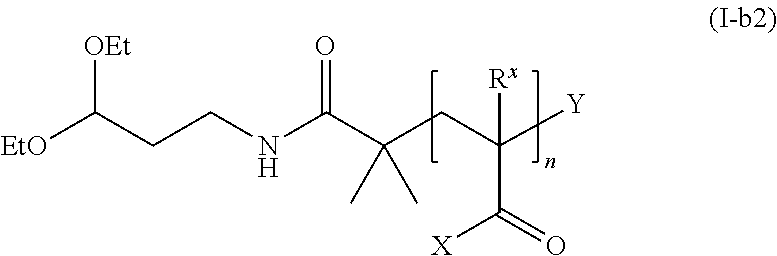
[EtO]C(CCNC(C(CC([Y])(C(=O)[X])[Rx])(C)C)=O)[OEt]
